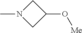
CN1CC(O[Me])C1
